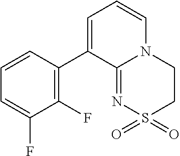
C1(F)=C(C2=CC=CN3C2=NS(=O)(=O)CC3)C=CC=C1F
